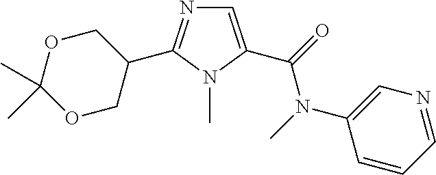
C1(N(C)C(=O)C2=CN=C(C3COC(C)(C)OC3)N2C)=CN=CC=C1
